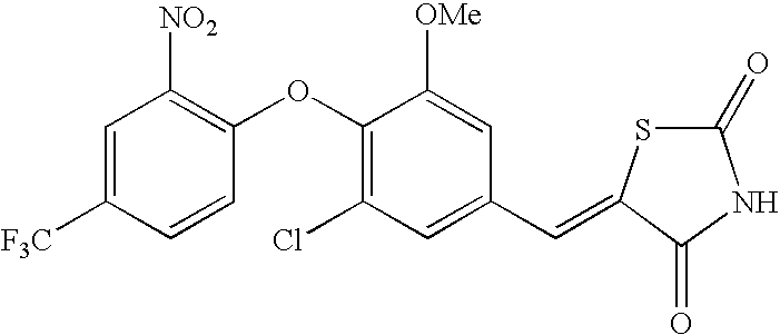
C1=C([F3C])C=CC(OC2=C(Cl)C=C(C=C3SC(=O)NC3=O)C=C2[OMe])=C1[NO2]
